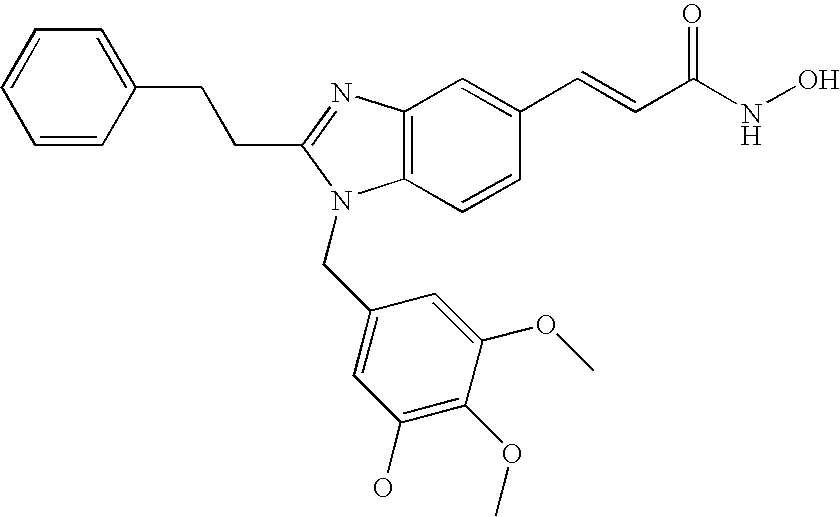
C(C1=NC2=C(C=CC(C=CC(NO)=O)=C2)N1CC1=CC(O)=C(OC)C(OC)=C1)CC1=CC=CC=C1
